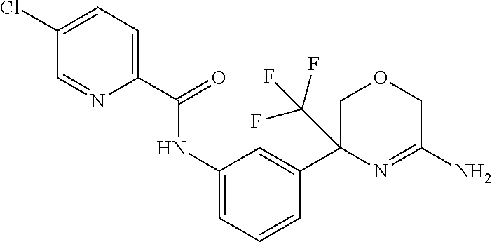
C1(Cl)=CC=C(C(=O)NC2=CC=CC(C3(C(F)(F)F)N=C(N)COC3)=C2)N=C1
